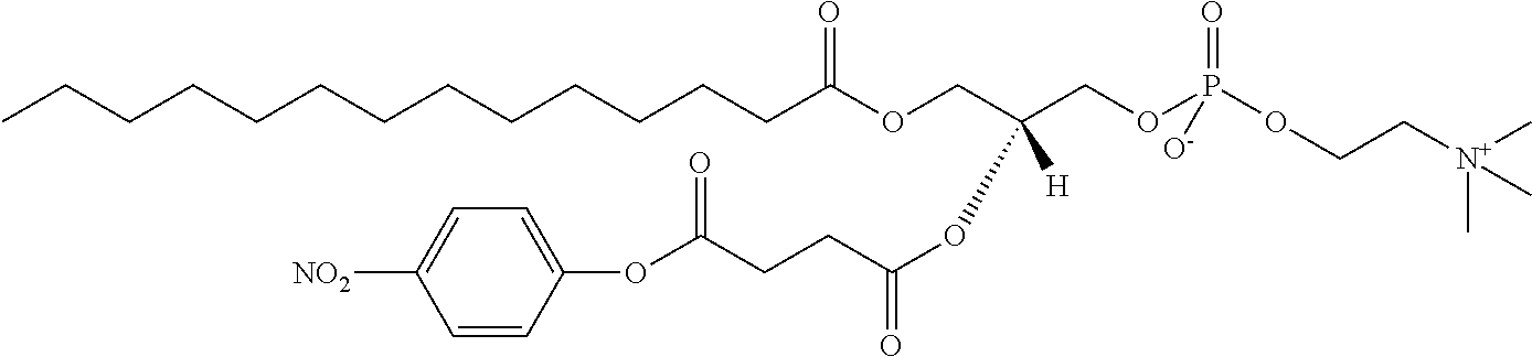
CCCCCCCCCCCCCC(OCC(COP(OCC[N+](C)(C)C)(=O)[O-])(OC(=O)CCC(OC1=CC=C([NO2])C=C1)=O)[H])=O
